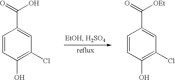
C1=CC(O)=C(Cl)C=C1C(=O)O.C1=CC(O)=C(Cl)C=C1C(=O)[OEt]
